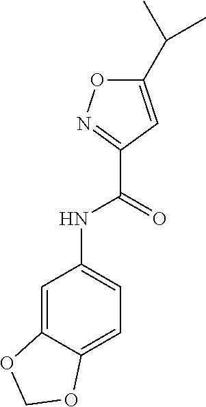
C1=C2C(=CC=C1NC(C1=NOC(C(C)C)=C1)=O)OCO2
